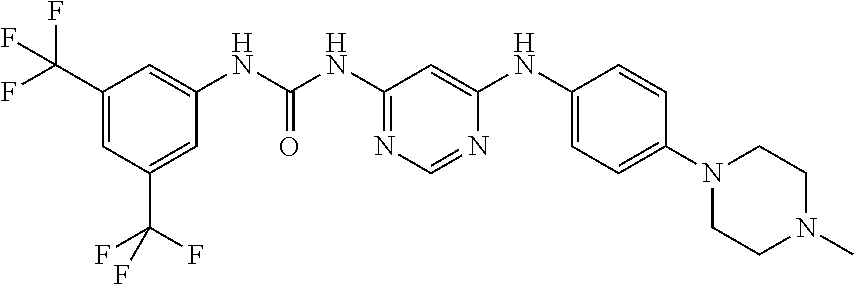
C1(C(F)(F)F)=CC(C(F)(F)F)=CC(NC(=O)NC2=NC=NC(NC3=CC=C(N4CCN(C)CC4)C=C3)=C2)=C1
